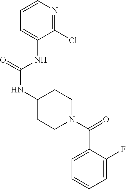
C1=CN=C(Cl)C(NC(NC2CCN(C(C3=CC=CC=C3F)=O)CC2)=O)=C1
